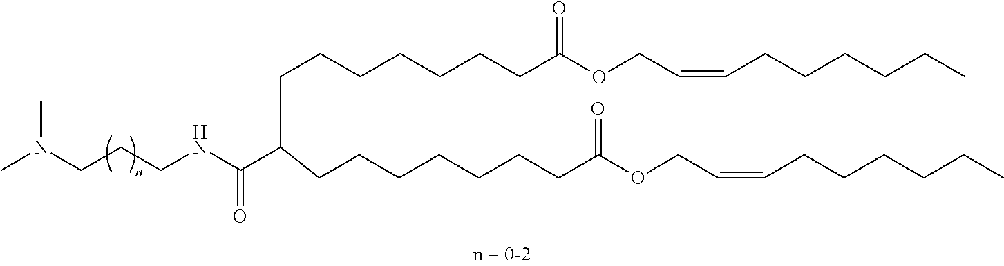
CN(CCCNC(C(CCCCCCCC(OCC=CCCCCCC)=O)CCCCCCCC(OCC=CCCCCCC)=O)=O)C
